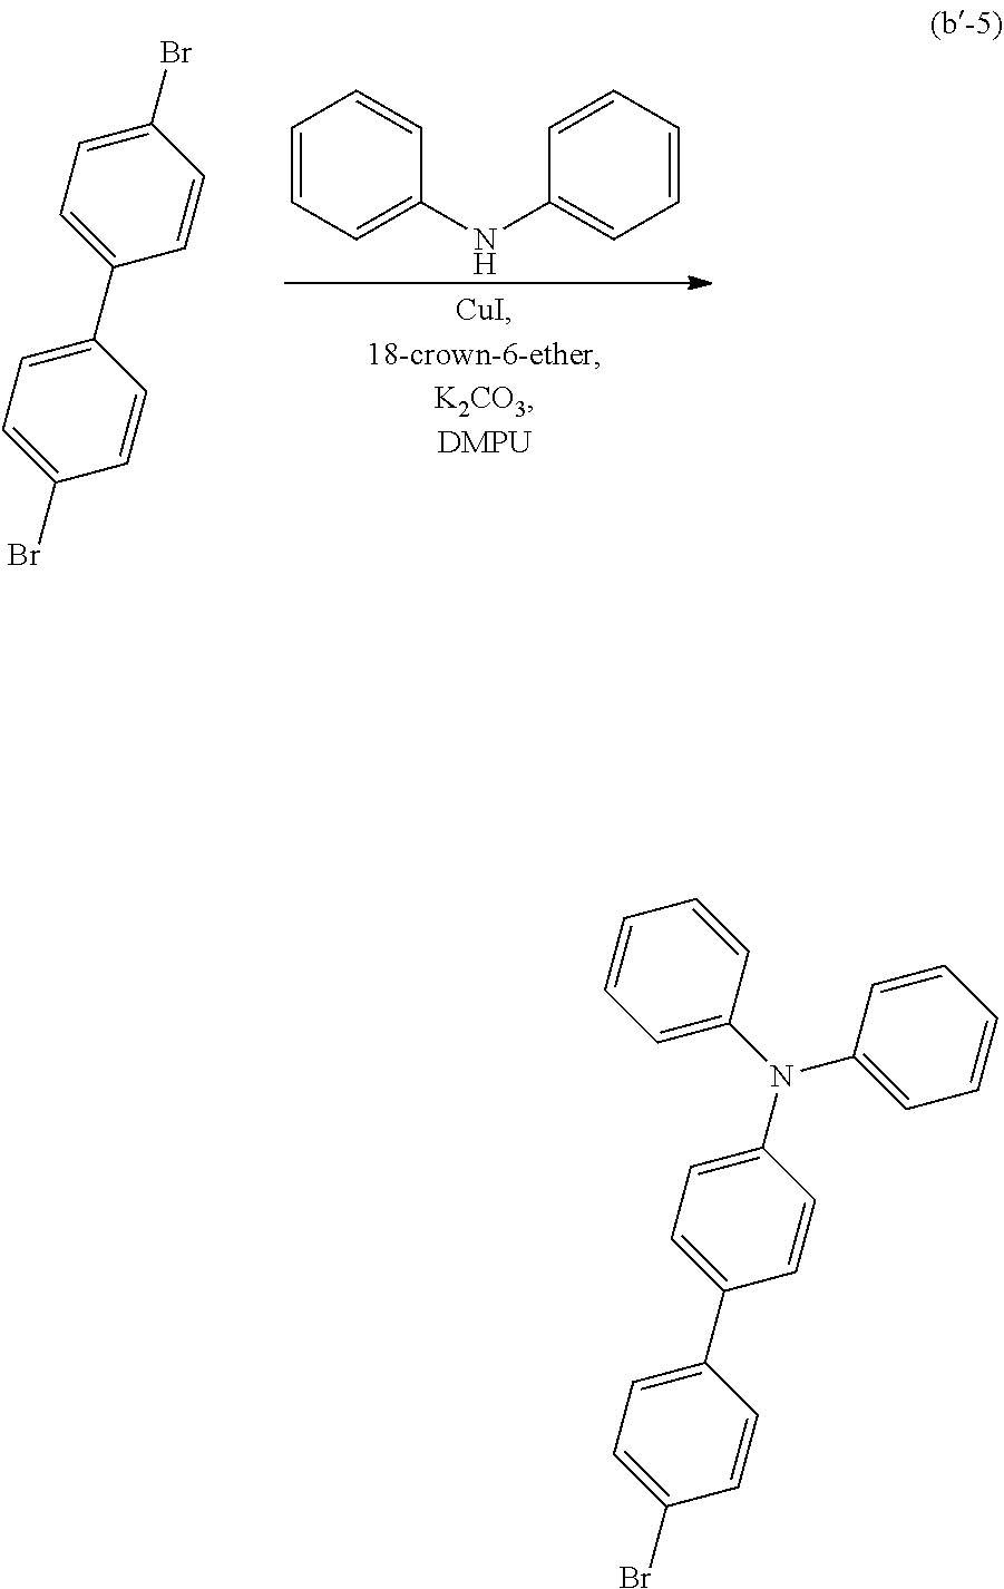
C1=CC=C(NC2=CC=CC=C2)C=C1.C1(C2=CC=C(Br)C=C2)=CC=C(Br)C=C1.C1(C2=CC=C(Br)C=C2)=CC=C(N(C2=CC=CC=C2)C2=CC=CC=C2)C=C1
